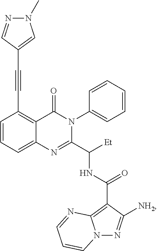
C1=CC=C2C(=C1C#CC1=CN(C)N=C1)C(=O)N(C1=CC=CC=C1)C(C([Et])NC(=O)C1=C3N(N=C1[NH2])C=CC=N3)=N2
